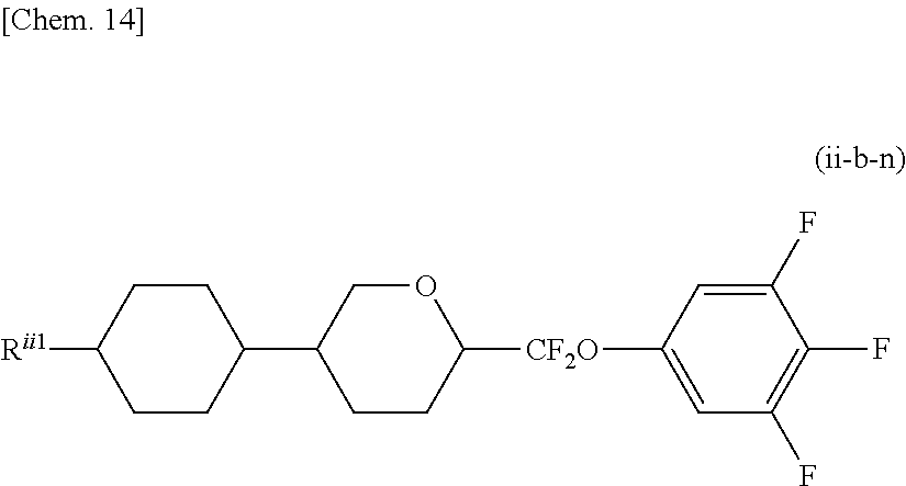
[Rii1]C1CCC(C2CCC([CF2O]C3=CC(F)=C(F)C(F)=C3)OC2)CC1
